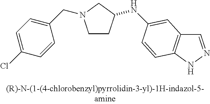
C1CC(NC2=CC3=C(NN=C3)C=C2)CN1CC1=CC=C(Cl)C=C1
